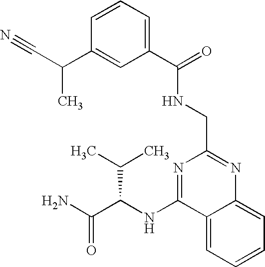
C1=CC=C(C(=O)NCC2=NC3=CC=CC=C3C(NC(C(N)=O)C(C)C)=N2)C=C1C(C#N)C
